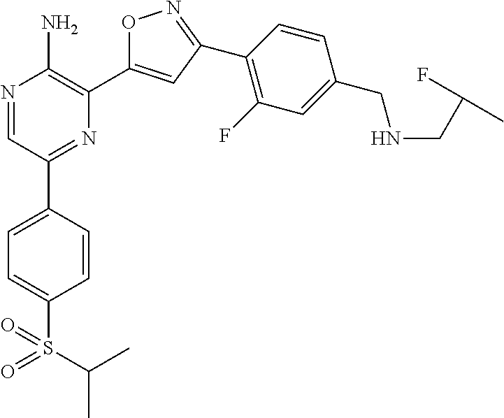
N1=CC(C2=CC=C(S(C(C)C)(=O)=O)C=C2)=NC(C2=CC(C3=C(F)C=C(CNCC(F)C)C=C3)=NO2)=C1N
